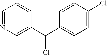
C1=NC=C(C(C2=CC=C(Cl)C=C2)Cl)C=C1
